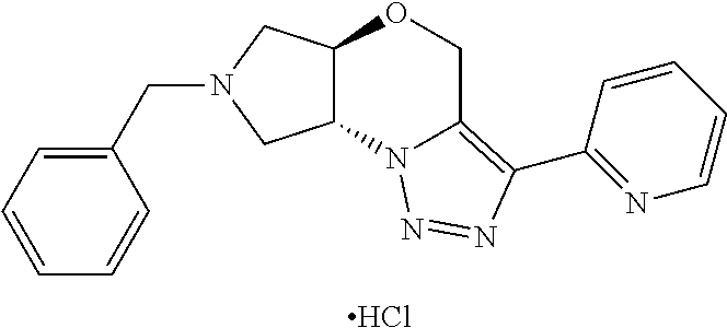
Cl.C(N1CC2C(C1)N1C(=C(C3=NC=CC=C3)N=N1)CO2)C1=CC=CC=C1
